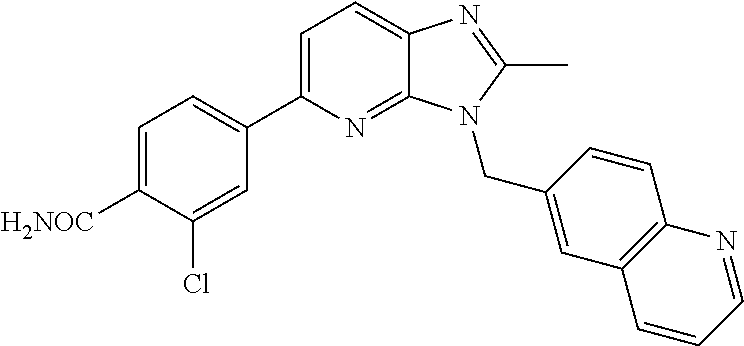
C1(C2=CC=C3C(=N2)N(CC2=CC4=C(C=C2)N=CC=C4)C(C)=N3)=CC=C([H2NOC])C(Cl)=C1
